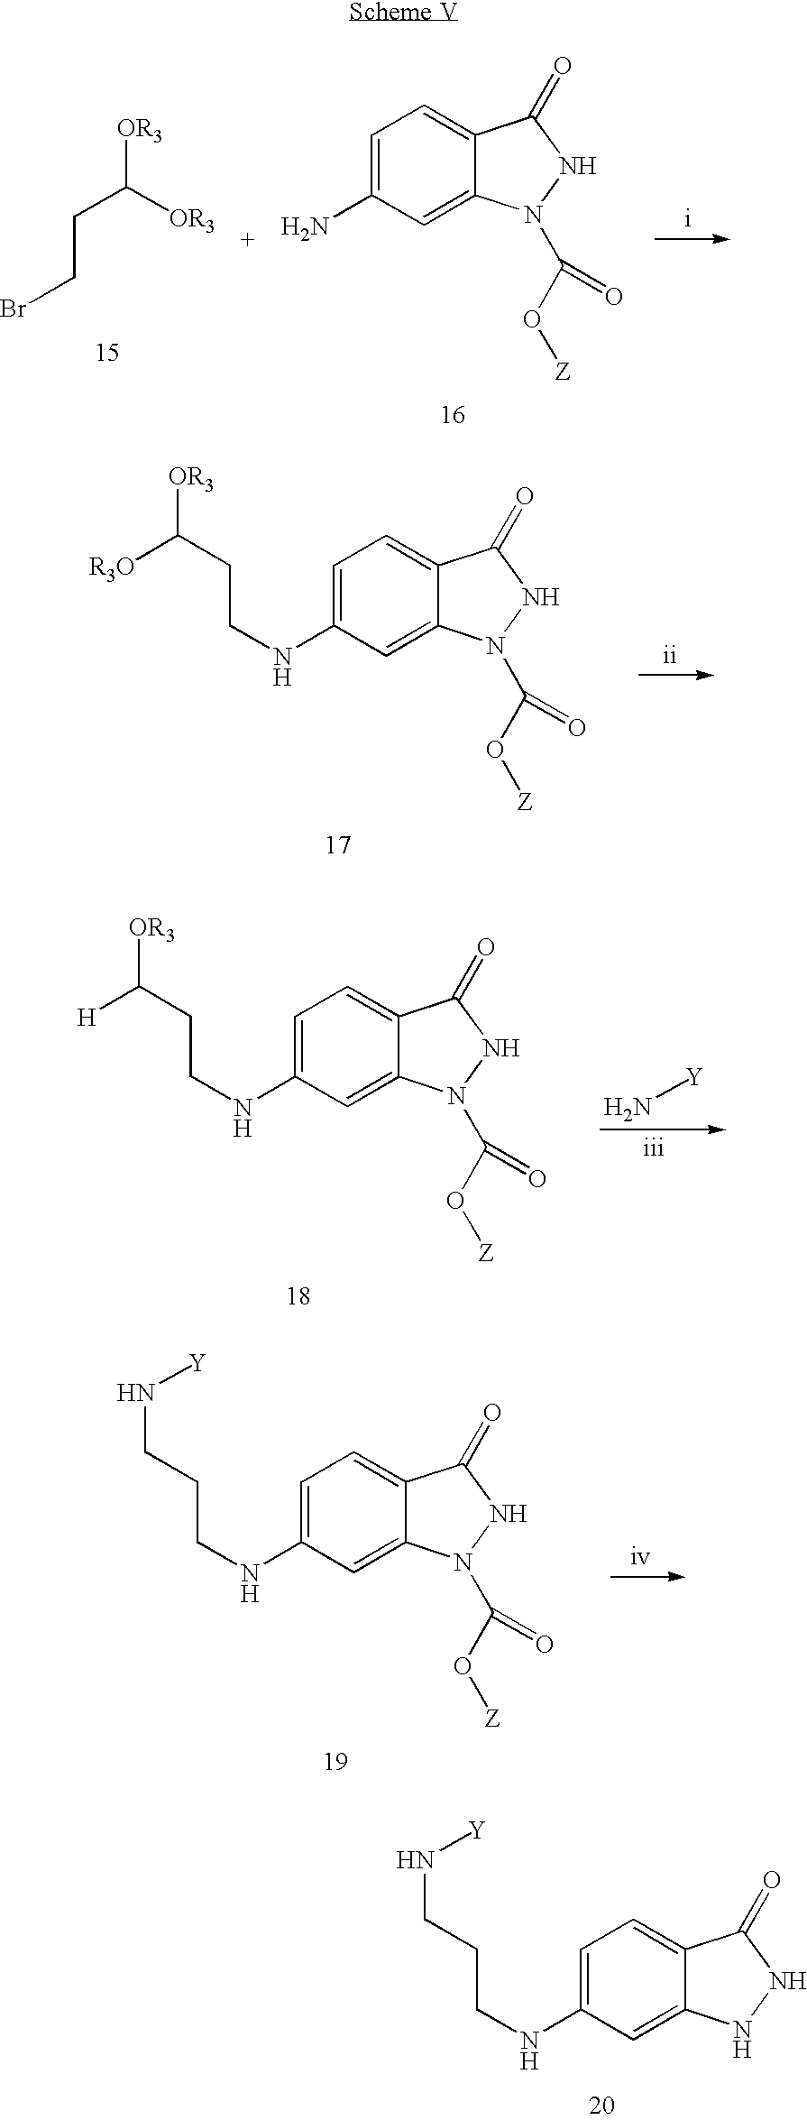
C1=C(N)C=C2C(=C1)C(=O)NN2C(O[Z])=O.C(C([OR3])[OR3])CBr.C1=C(NCCC([R3O])[OR3])C=C2C(=C1)C(=O)NN2C(O[Z])=O.C1=C(NCCCN[Y])C=C2C(=C1)C(=O)NN2.C1=C(NCCC([H])[OR3])C=C2C(=C1)C(=O)NN2C(O[Z])=O.N[Y].C1=C(NCCCN[Y])C=C2C(=C1)C(=O)NN2C(O[Z])=O
